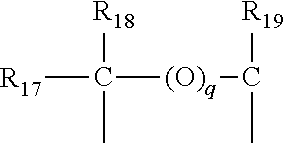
[R17]C([R18])(C)[(O)q]C([R19])C
